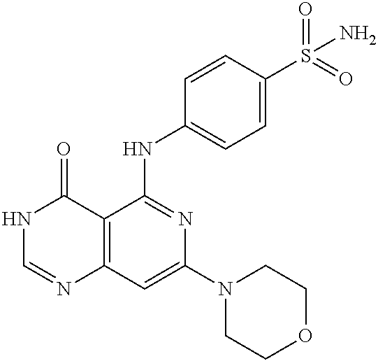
C12=C(C=C(N3CCOCC3)N=C1NC1=CC=C(S(=O)(=O)N)C=C1)N=CNC2=O
